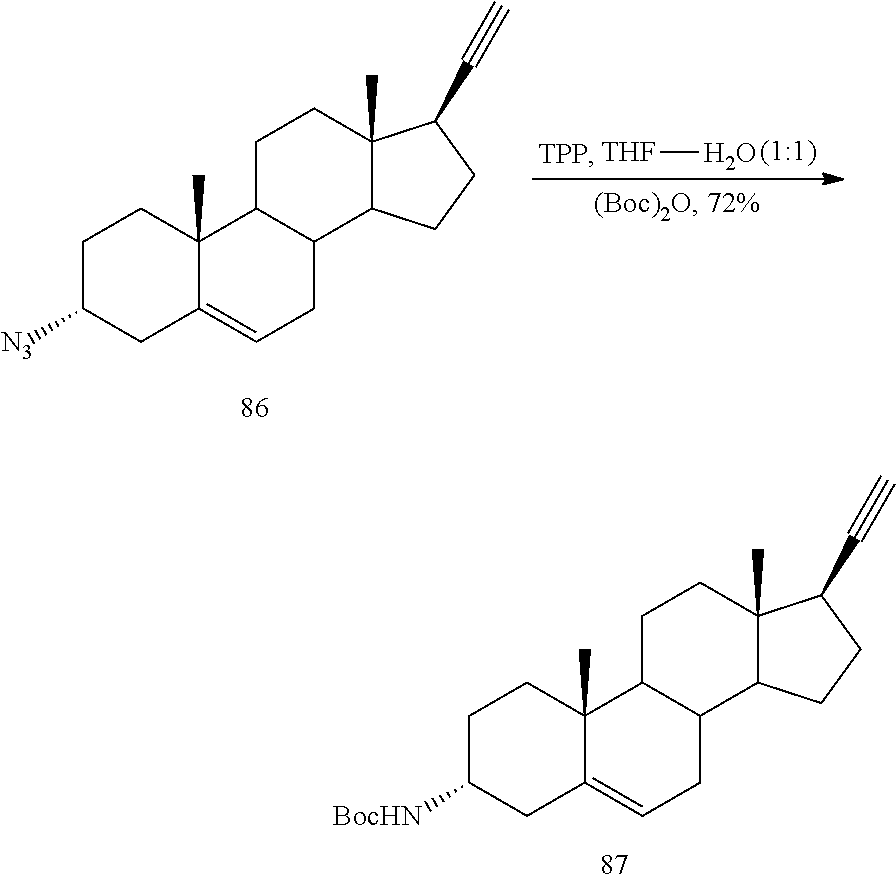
C1C([BocHN])CC2=CCC3C(C2(C)C1)CCC1(C)C3CCC1C#C.C1C([N3])CC2=CCC3C(C2(C)C1)CCC1(C)C3CCC1C#C.[THF]O
